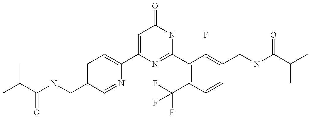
C1(C2=CC=C(CNC(=O)C(C)C)C=N2)=CC(=O)NC(C2=C(C(F)(F)F)C=CC(CNC(C(C)C)=O)=C2F)=N1
